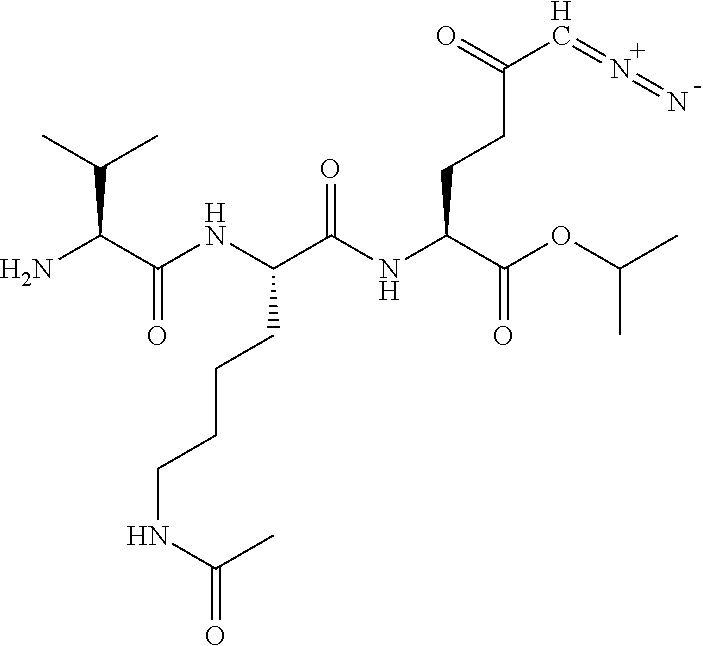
[H].N(C(C(=O)NC(C(=O)OC(C)C)CCC(C=N=N)=O)CCCCNC(C)=O)C(C(N)C(C)C)=O.[H]
